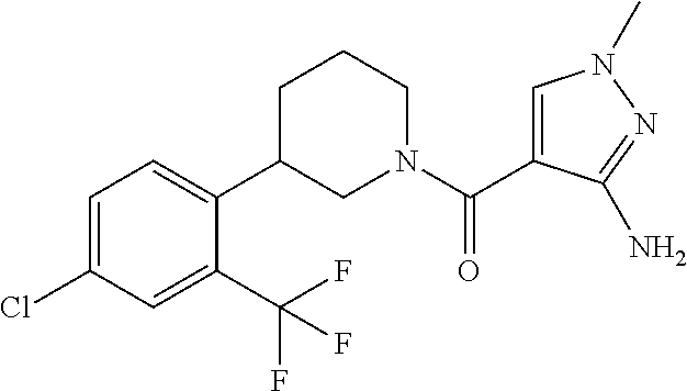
C1=C(Cl)C=C(C(F)(F)F)C(C2CN(C(=O)C3=CN(C)N=C3N)CCC2)=C1
